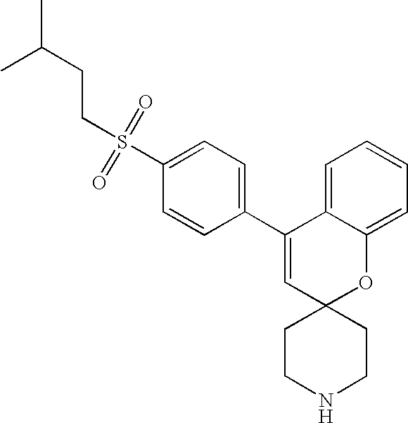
C1(C2=CC=C(S(=O)(=O)CCC(C)C)C=C2)=CC2(OC3=CC=CC=C13)CCNCC2
